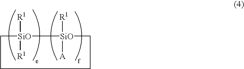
[SiO]1([R1])([R1])[SiO]([R1])([A])CCCC1
